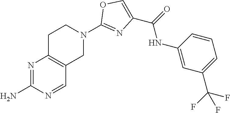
N1=C(N)N=CC2=C1CCN(C1=NC(C(=O)NC3=CC(C(F)(F)F)=CC=C3)=CO1)C2
